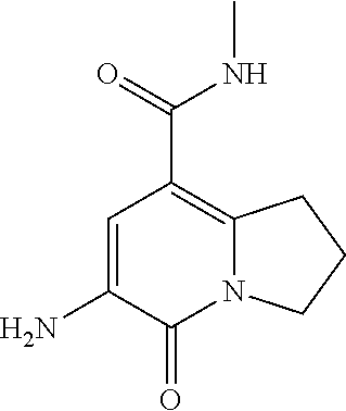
C1(N)=CC(C(=O)NC)=C2N(C1=O)CCC2
